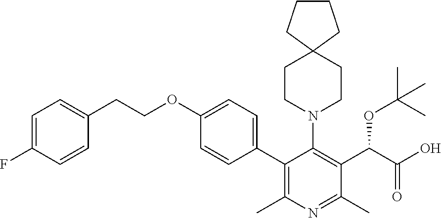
C1CCC2(C1)CCN(C1=C(C(C(O)=O)OC(C)(C)C)C(C)=NC(C)=C1C1=CC=C(OCCC3=CC=C(F)C=C3)C=C1)CC2
